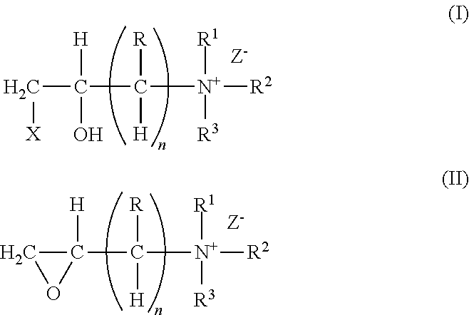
C(C(C([N+]([R2])([R1])[R3])([R])[H])([H])O)[X].C1C(C([N+]([R2])([R1])[R3])([R])[H])([H])O1
